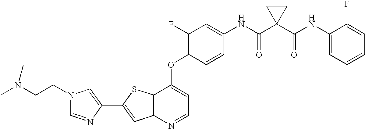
C12=C(SC(C3=CN(CCN(C)C)C=N3)=C1)C(OC1=C(F)C=C(NC(C3(C(NC4=CC=CC=C4F)=O)CC3)=O)C=C1)=CC=N2
